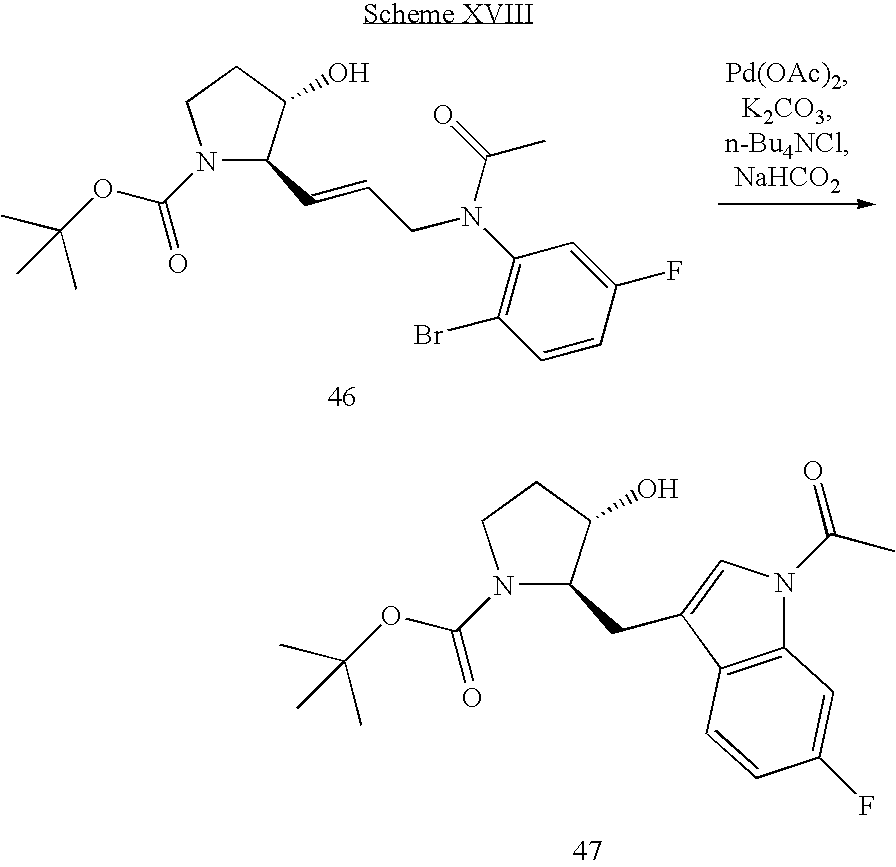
N1(C(OC(C)(C)C)=O)C(CC2=CN(C(C)=O)C3=C2C=CC(F)=C3)C(O)CC1.N1(C(OC(C)(C)C)=O)C(C=CCN(C(C)=O)C2=C(Br)C=CC(F)=C2)C(O)CC1
